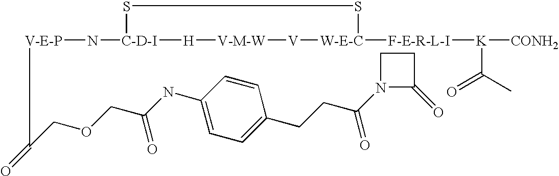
[V-E-P](N[C-D-I]1SS[W-E-C]([F-E-R-L-I][K]([CONH2])C(C)=O)[V][V-M-W][H]1)C(COCC(NC1=CC=C(CCC(N2C(=O)CC2)=O)C=C1)=O)=O
